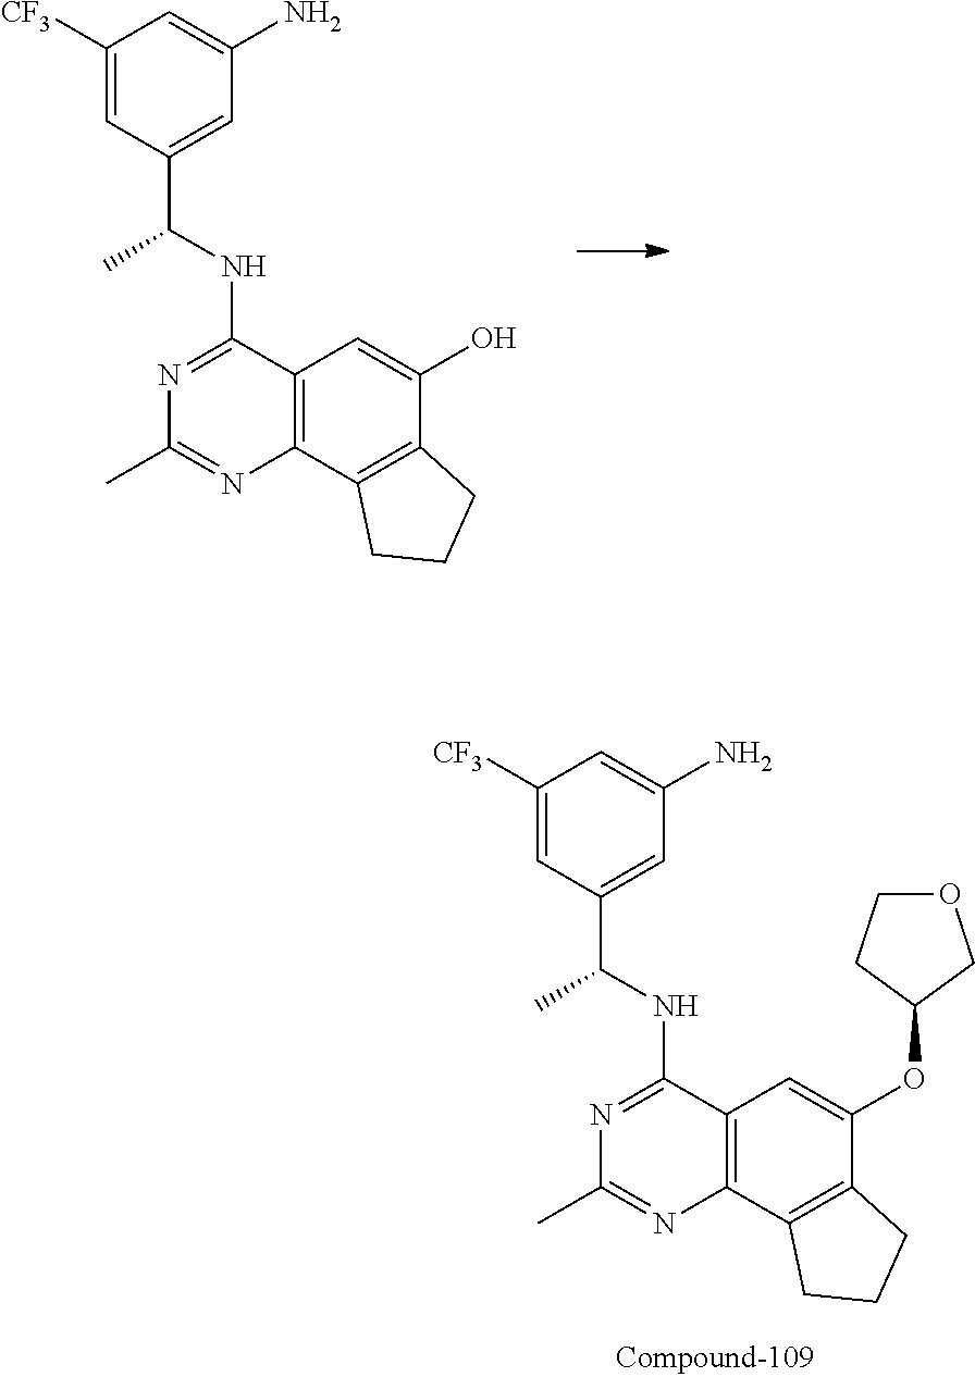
N1=C(NC(C2=CC(N)=CC([CF3])=C2)C)C2=C(N=C1C)C1=C(C(O)=C2)CCC1.N1=C(NC(C2=CC(N)=CC([CF3])=C2)C)C2=C(N=C1C)C1=C(C(OC3COCC3)=C2)CCC1
